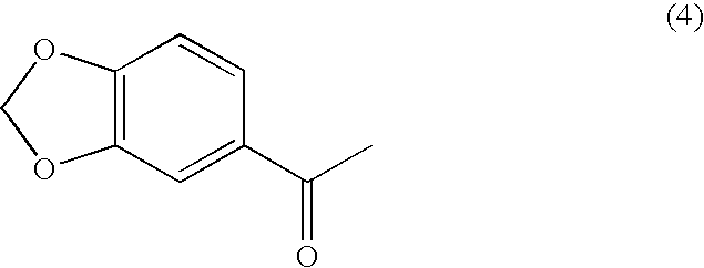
C12=C(C=C(C(C)=O)C=C1)OCO2
